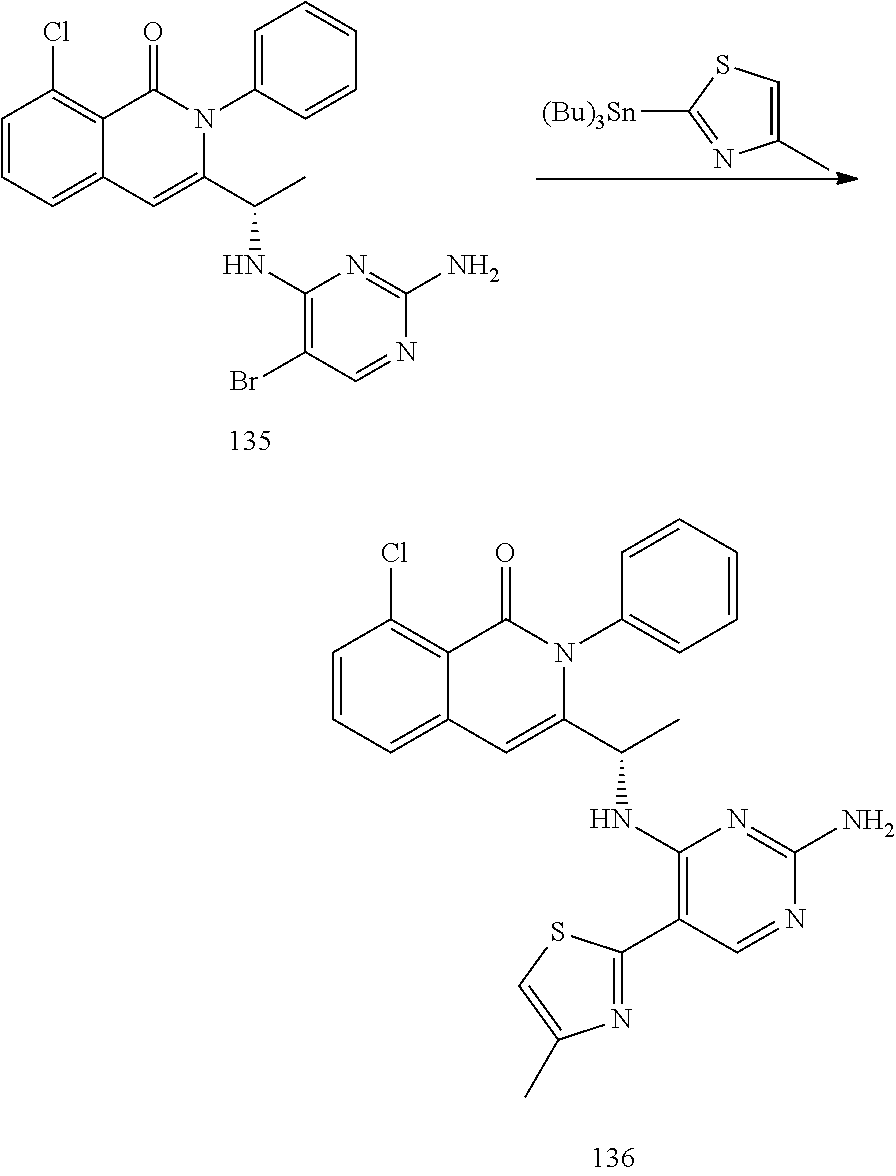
C1=CC=C2C(=C1Cl)C(=O)N(C1=CC=CC=C1)C(C(C)NC1=C(Br)C=NC(N)=N1)=C2.C1(C)=CSC([(Bu)3Sn])=N1.C1=CC=C2C(=C1Cl)C(=O)N(C1=CC=CC=C1)C(C(C)NC1=C(C3=NC(C)=CS3)C=NC(N)=N1)=C2
